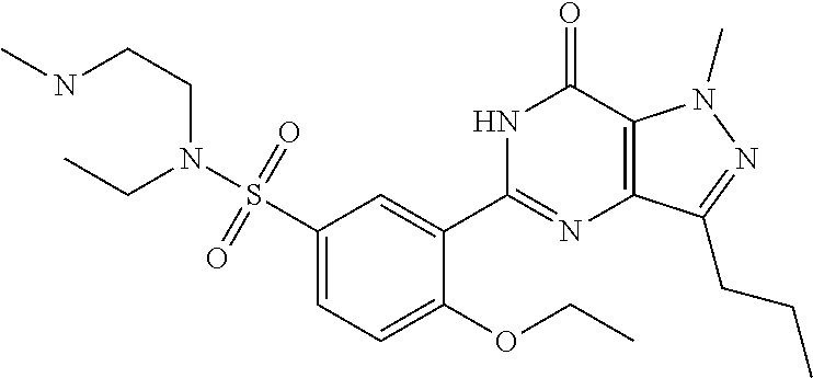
CNCCN(S(C1=CC=C(OCC)C(C2=NC3=C(C(=O)N2)N(C)N=C3CCC)=C1)(=O)=O)CC
